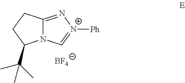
N12C(=N[N+]([Ph])=C1)CCC2C(C)(C)C.[BF4]
